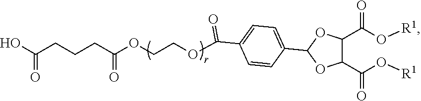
OC(CCCC(OCCOC(C1=CC=C(C2OC(C(=O)O[R1])C(C(=O)O[R1])O2)C=C1)=O)=O)=O
